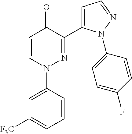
C1=CN(C2=CC([F3C])=CC=C2)N=C(C2=CC=NN2C2=CC=C(F)C=C2)C1=O
